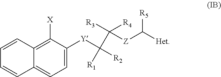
C1=C([Y]C([R1])([R2])C([R3])([Z]C([Het])[R5])[R4])C([X])=C2C(=C1)C=CC=C2
